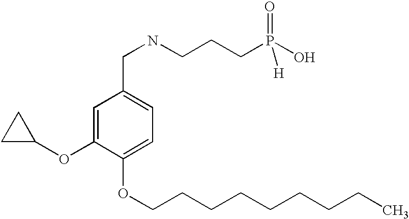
O(C1=CC=C(CNCCCP(O)(=O)[H])C=C1OC1CC1)CCCCCCCCC
